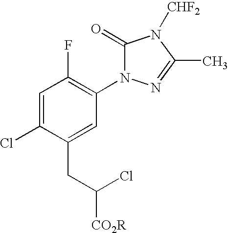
C1=C(Cl)C(CC([CO2R])Cl)=CC(N2C(=O)N([CHF2])C(C)=N2)=C1F
